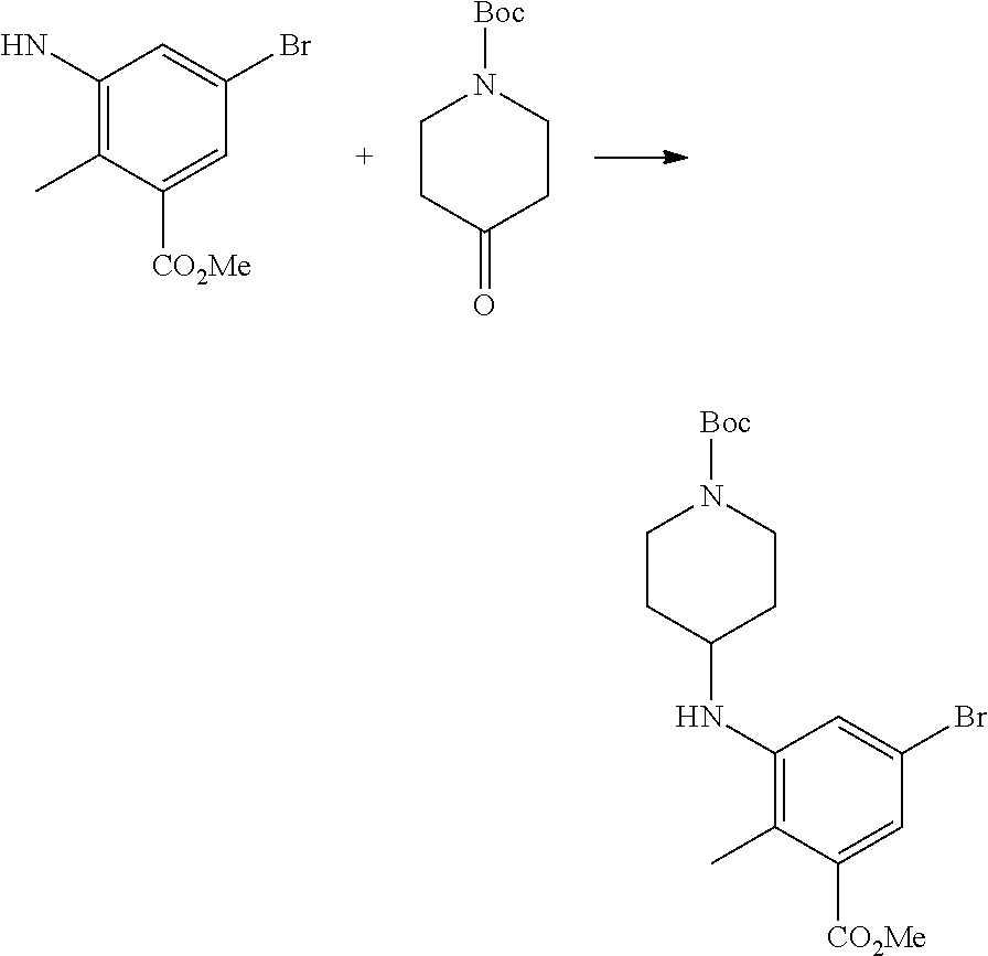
C1(N)=C(C)C([CO2Me])=CC(Br)=C1.O=C1CCN([Boc])CC1.C1(NC2CCN([Boc])CC2)=C(C)C([CO2Me])=CC(Br)=C1
